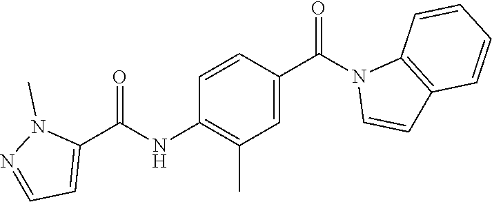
N1(C(C2=CC(C)=C(NC(C3=CC=NN3C)=O)C=C2)=O)C=CC2=C1C=CC=C2
